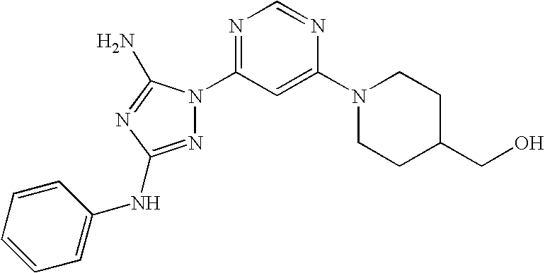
N1=C(NC2=CC=CC=C2)N=C(N)N1C1=NC=NC(N2CCC(CO)CC2)=C1
